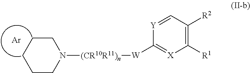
C1CCCCN1[(CR10R11)n][W]C1=[X]C([R1])=C([R2])C=[Y]1.[Ar]
